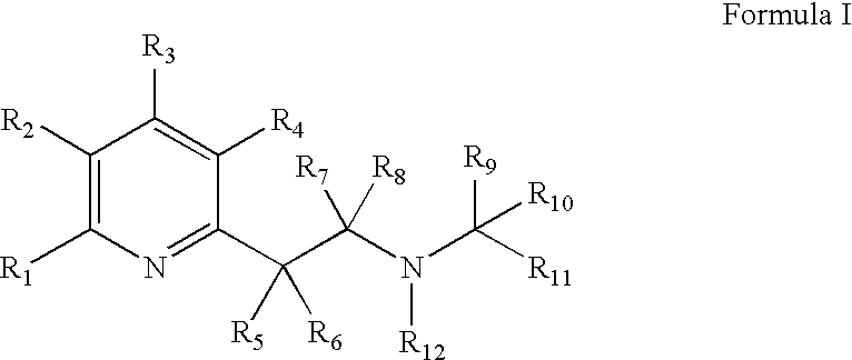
C1([R2])=C([R1])N=C(C(C(N(C([R11])([R10])[R9])[R12])([R7])[R8])([R5])[R6])C([R4])=C1[R3]
